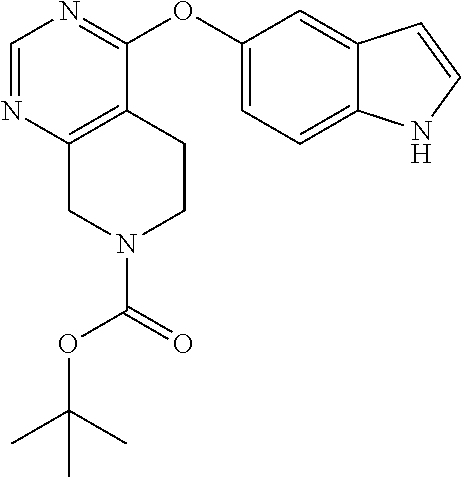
C1(OC2=NC=NC3=C2CCN(C(=O)OC(C)(C)C)C3)=CC=C2C(=C1)C=CN2
